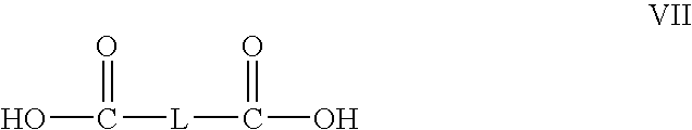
OC([L]C(O)=O)=O
